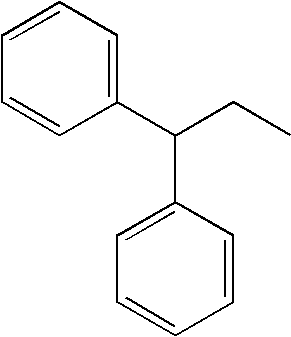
C1=CC(C(CC)C2=CC=CC=C2)=CC=C1
